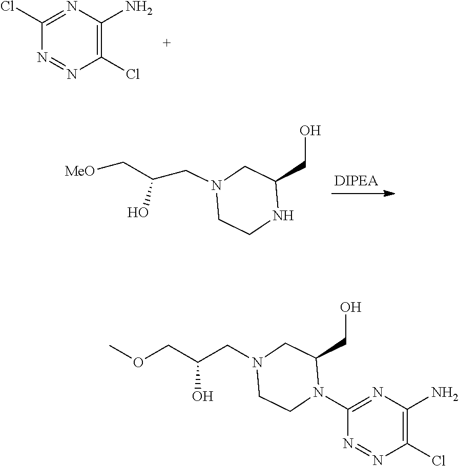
C1(Cl)=NC(N)=C(Cl)N=N1.N1C(CO)CN(CC(C[MeO])O)CC1.N1(C2=NC(N)=C(Cl)N=N2)C(CO)CN(CC(COC)O)CC1
